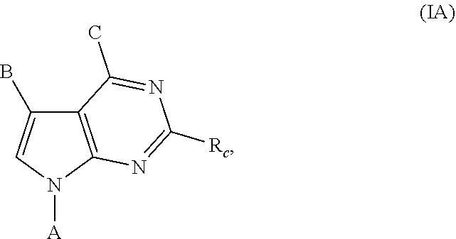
[A]N1C2=C(C(C)=NC([Rc])=N2)C(B)=C1
